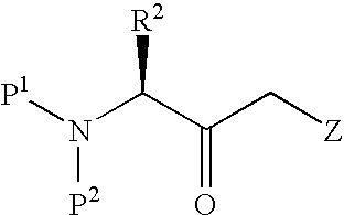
[P1]N(C(C(C[Z])=O)[R2])[P2]
